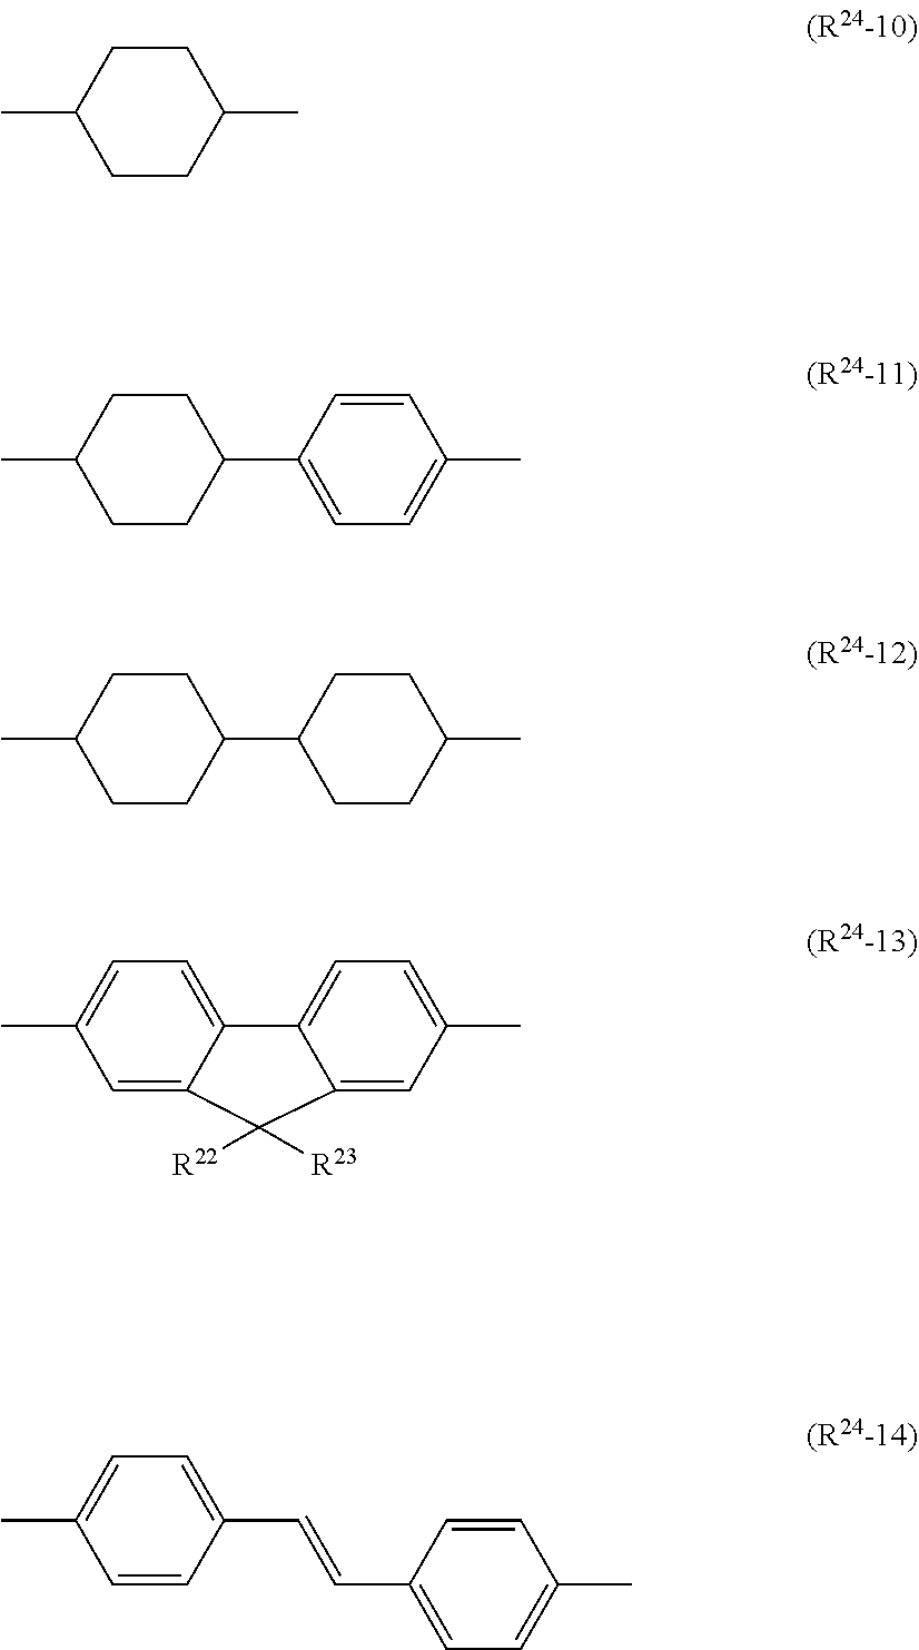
CC1CCC(C)CC1.CC1=CC=C2C(=C1)C([R22])([R23])C1=CC(C)=CC=C21.CC1CCC(C2=CC=C(C)C=C2)CC1.CC1CCC(C2CCC(C)CC2)CC1.CC1=CC=C(C=CC2=CC=C(C)C=C2)C=C1
